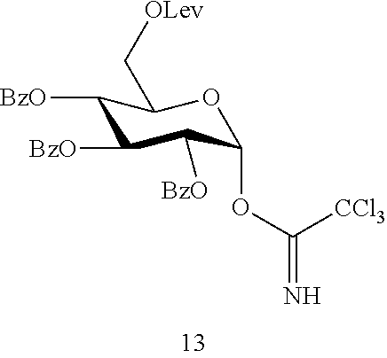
C1([BzO])C([BzO])C([BzO])C(OC(=N)[CCl3])OC1C[OLev]
